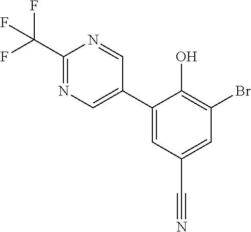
C1(C2=CN=C(C(F)(F)F)N=C2)=CC(C#N)=CC(Br)=C1O
